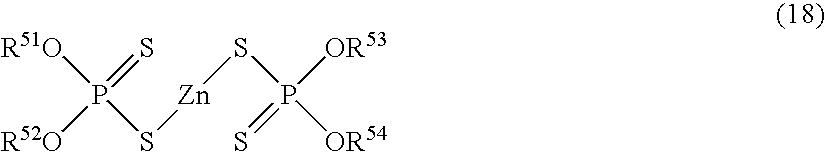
[R51O]P(S[Zn]SP([OR54])(=S)[OR53])([R52O])=S
